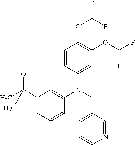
C1=CC(N(CC2=CC=CN=C2)C2=CC(C(C)(O)C)=CC=C2)=CC(OC(F)F)=C1OC(F)F
